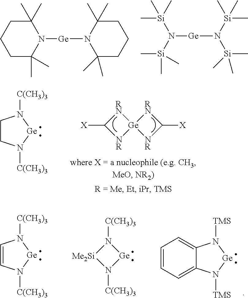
N1([Ge]N2C(C)(C)CCCC2(C)C)C(C)(C)CCCC1(C)C.N([Ge]N([Si](C)(C)C)[Si](C)(C)C)([Si](C)(C)C)[Si](C)(C)C.[Ge]1N([C(CH3)3])CCN1[C(CH3)3].[RN]1C([X])[NR][Ge]12[NR]C([X])[RN]2.[Ge]1N([C(CH3)3])C=CN1[C(CH3)3].[C(CH3)3]N1[Me2Si]N([C(CH3)3])[Ge]1.[Ge]1N([TMS])C2=CC=CC=C2N1[TMS]
